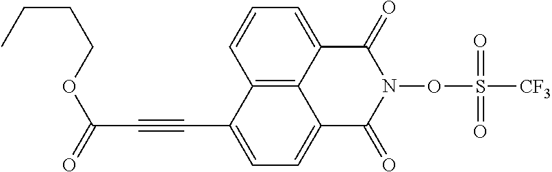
C12=C3C(=CC=C1)C(=O)N(OS([CF3])(=O)=O)C(=O)C3=CC=C2C#CC(OCCCC)=O
